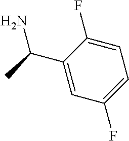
C1(F)=CC=C(F)C=C1C(N)C
